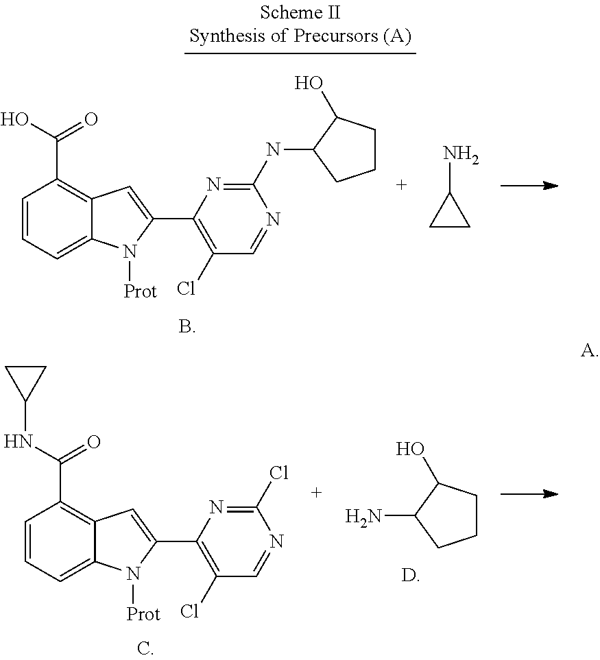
C1=C2C(=C(C(O)=O)C=C1)C=C(C1=C(Cl)C=NC(NC3C(O)CCC3)=N1)N2[Prot].C1CC1N.NC1C(O)CCC1.C1=C2C(=C(C(NC3CC3)=O)C=C1)C=C(C1=C(Cl)C=NC(Cl)=N1)N2[Prot]
